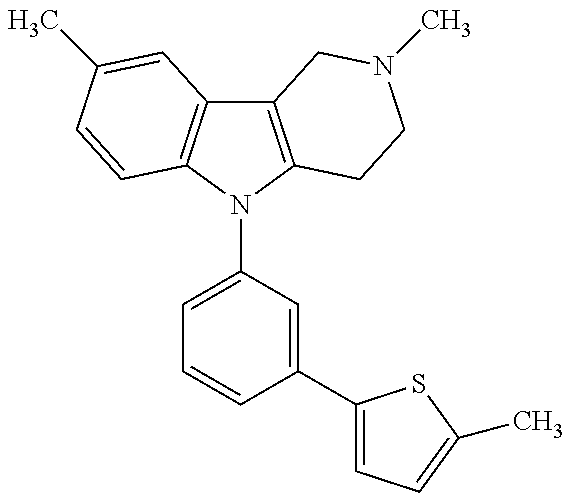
C12=C(N(C3=CC=CC(C4=CC=C(C)S4)=C3)C3=C1C=C(C)C=C3)CCN(C)C2
